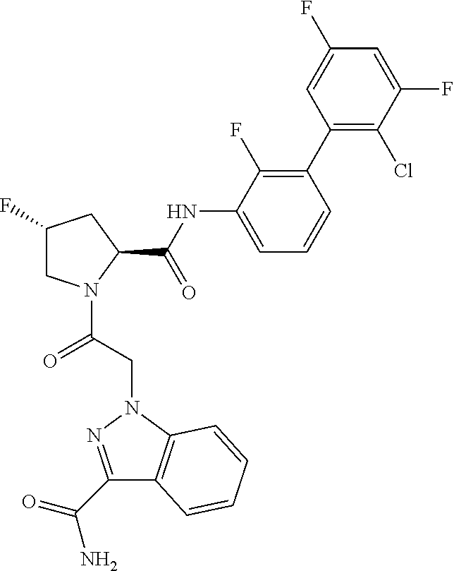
C1(F)CN(C(CN2C3=C(C(C(=O)N)=N2)C=CC=C3)=O)C(C(NC2=CC=CC(C3=C(Cl)C(F)=CC(F)=C3)=C2F)=O)C1
